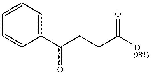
C1=CC=CC(C(CCC([D])=O)=O)=C1
